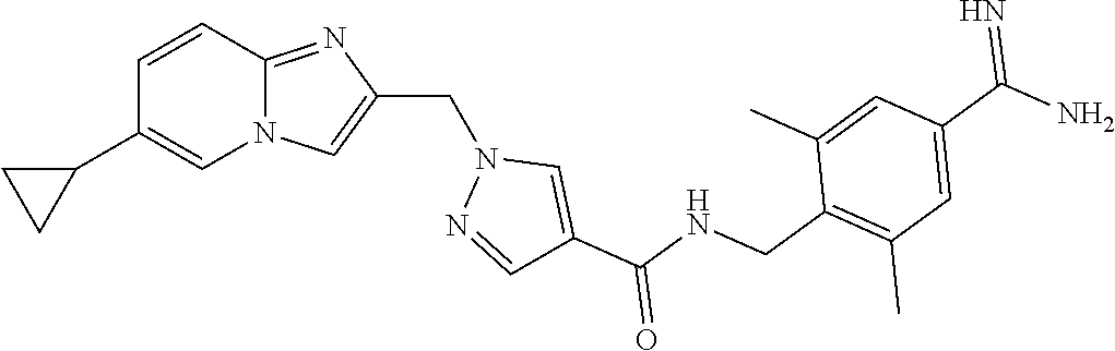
N12C(=NC(CN3N=CC(C(NCC4=C(C)C=C(C(=N)N)C=C4C)=O)=C3)=C1)C=CC(C1CC1)=C2
